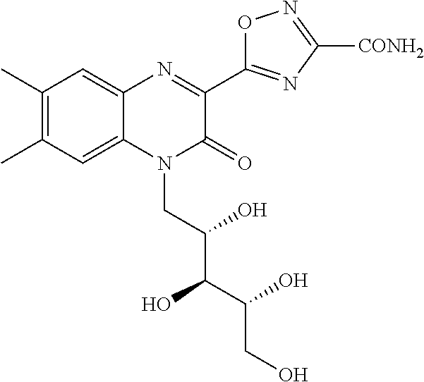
C1(C)=C(C)C=C2C(=C1)N=C(C1=NC([CONH2])=NO1)C(=O)N2CC(C(C(CO)O)O)O
